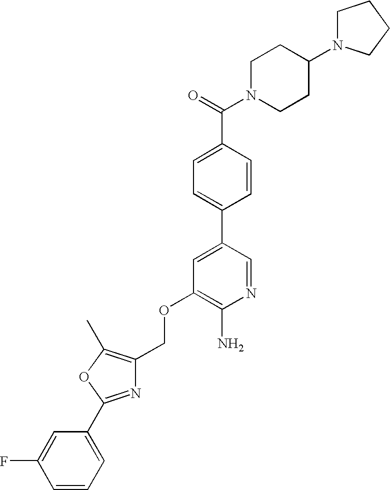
C(OC1=C(N)N=CC(C2=CC=C(C(=O)N3CCC(N4CCCC4)CC3)C=C2)=C1)C1=C(C)OC(C2=CC=CC(F)=C2)=N1
